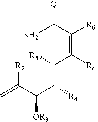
[R2]C(C(C(C([R5])C(=C(C(N)[Q])[R6])[Rc])[R4])[OR3])=C
